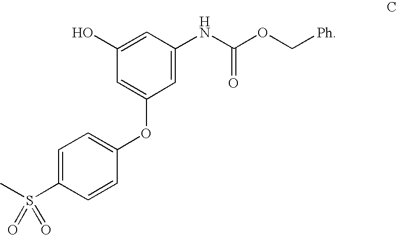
C1=C(S(C)(=O)=O)C=CC(OC2=CC(O)=CC(NC(OC[Ph])=O)=C2)=C1
